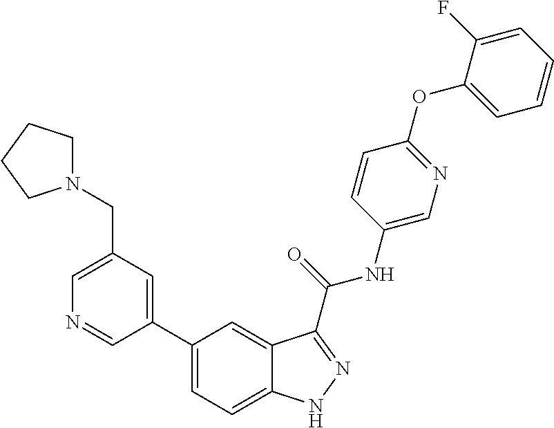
C1(CN2CCCC2)=CN=CC(C2=CC=C3C(=C2)C(C(NC2=CN=C(OC4=CC=CC=C4F)C=C2)=O)=NN3)=C1
